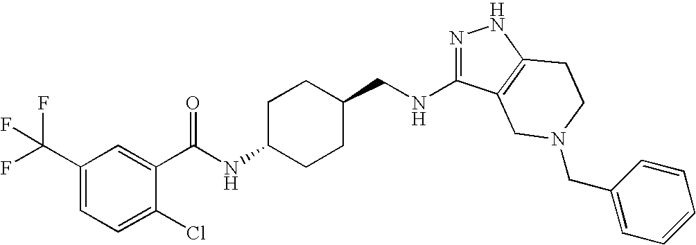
N1=C(NCC2CCC(NC(=O)C3=CC(C(F)(F)F)=CC=C3Cl)CC2)C2=C(N1)CCN(CC1=CC=CC=C1)C2
